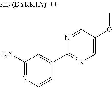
C1(N)=NC=CC(C2=NC=C(OC)C=N2)=C1
